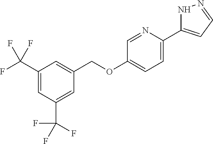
C1(C(F)(F)F)=CC(C(F)(F)F)=CC(COC2=CC=C(C3=CC=NN3)N=C2)=C1
